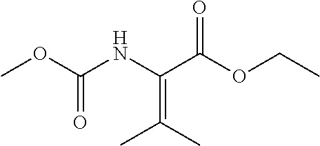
O=C(OC)NC(C(OCC)=O)=C(C)C
